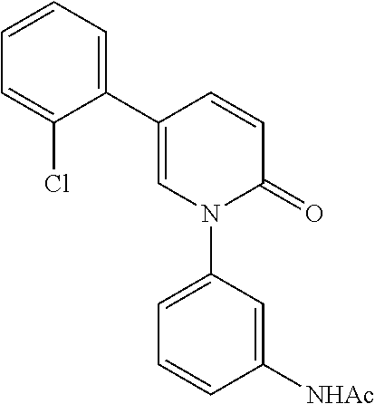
C1(C2=CC=CC=C2Cl)=CN(C2=CC=CC([NHAc])=C2)C(=O)C=C1
